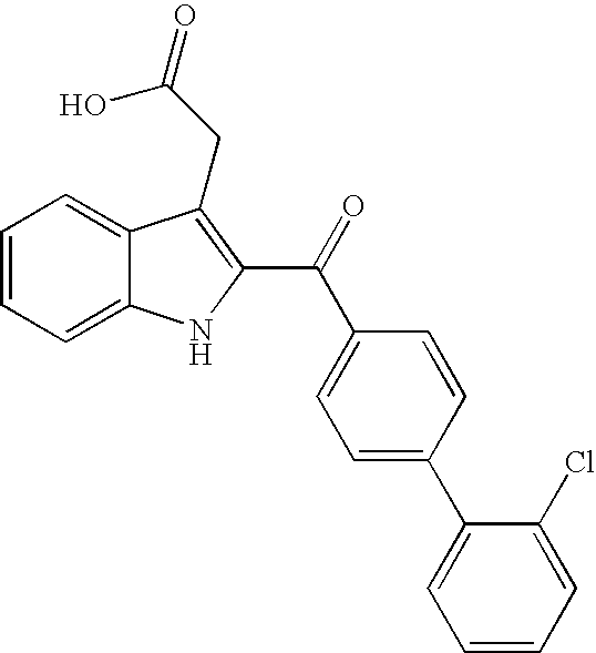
C1=CC=C2C(=C1)C(CC(=O)O)=C(C(=O)C1=CC=C(C3=CC=CC=C3Cl)C=C1)N2
